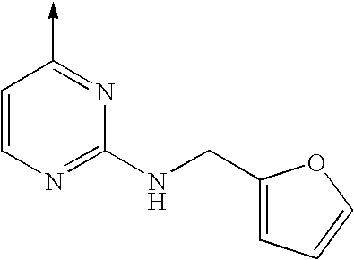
C1=CN=C(NCC2=CC=CO2)N=C1->C
